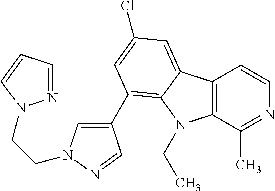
C12=C(C(C)=NC=C1)N(CC)C1=C(C3=CN(CCN4N=CC=C4)N=C3)C=C(Cl)C=C21
